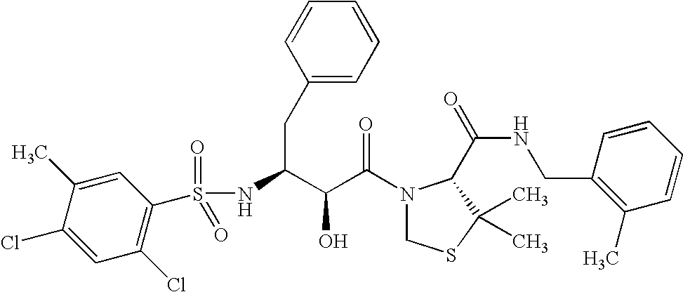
N(C(CC1=CC=CC=C1)C(C(N1CSC(C)(C)C1C(NCC1=C(C)C=CC=C1)=O)=O)O)S(=O)(=O)C1=C(Cl)C=C(Cl)C(C)=C1
